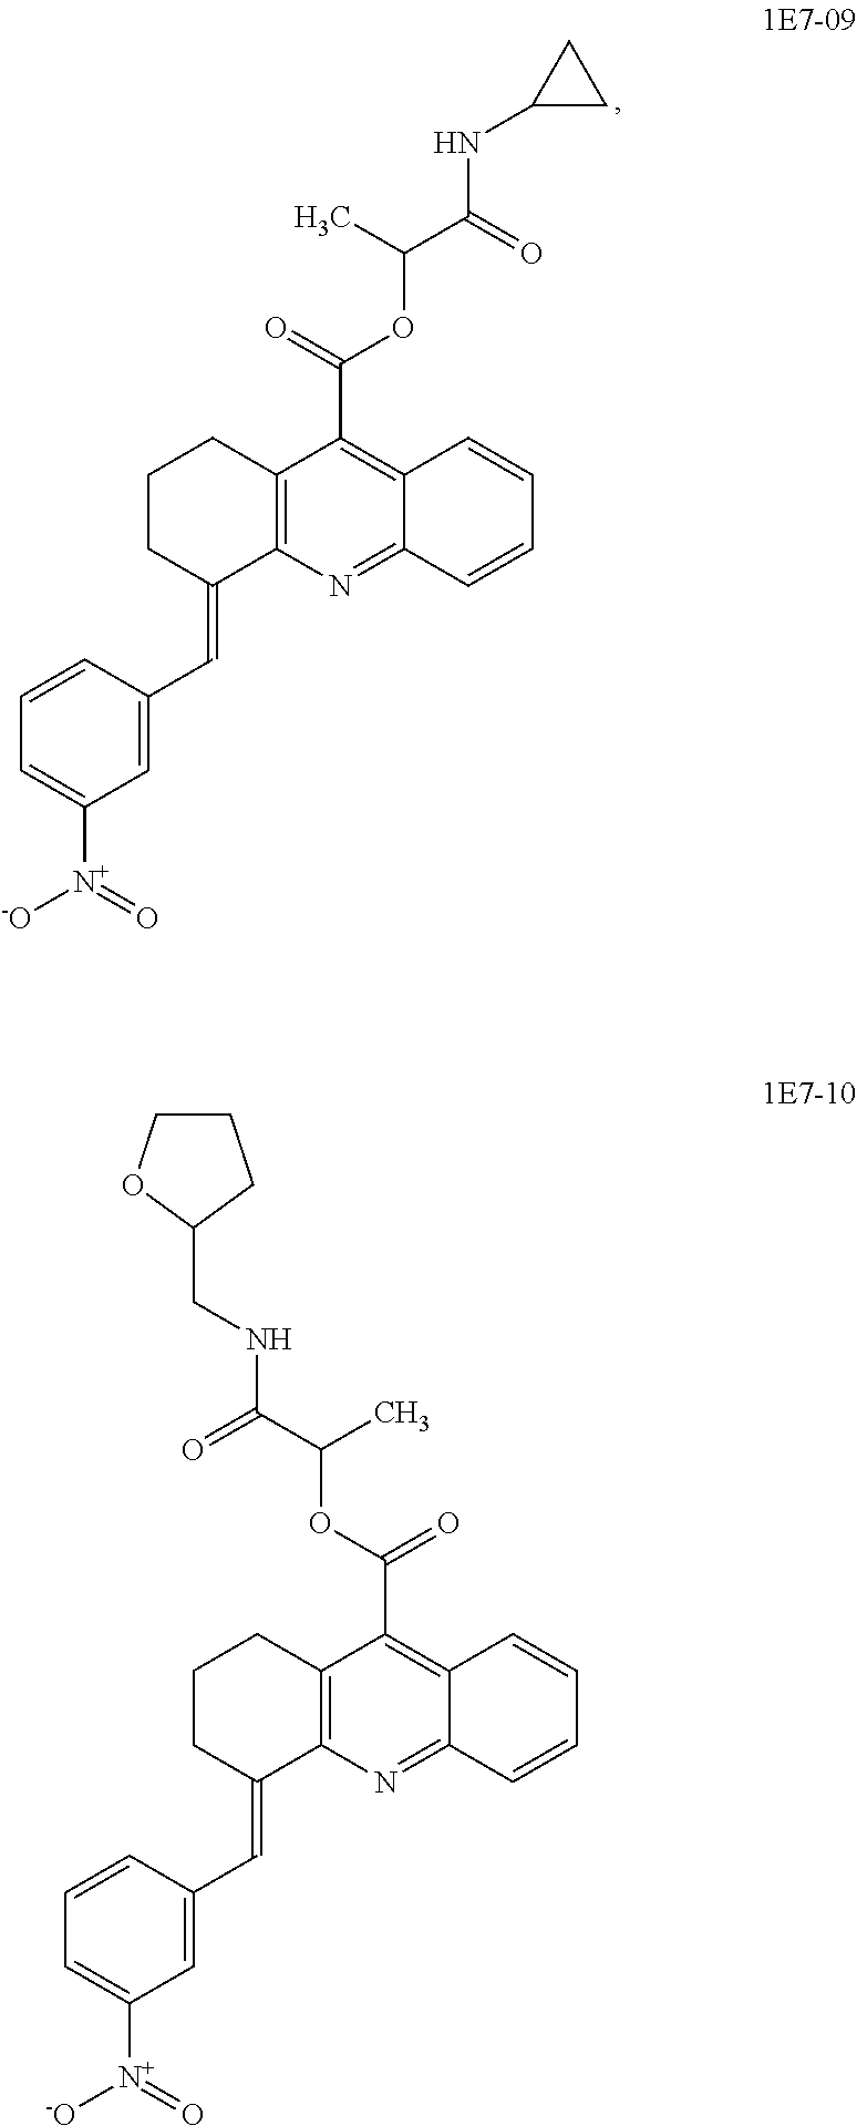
C12=C(N=C3C(=C1C(=O)OC(C(=O)NC1CC1)C)C=CC=C3)C(=CC1=CC([N+](=O)[-O])=CC=C1)CCC2.C12=C(N=C3C(=C1C(OC(C(=O)NCC1CCCO1)C)=O)C=CC=C3)C(=CC1=CC([N+](=O)[-O])=CC=C1)CCC2
